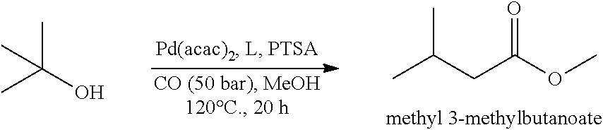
CC(CC(OC)=O)C.CC(O)(C)C
